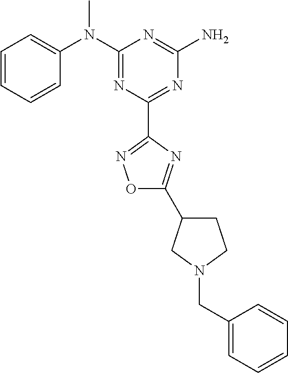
C1=CC=CC(N(C2=NC(C3=NOC(C4CCN(CC5=CC=CC=C5)C4)=N3)=NC(N)=N2)C)=C1
